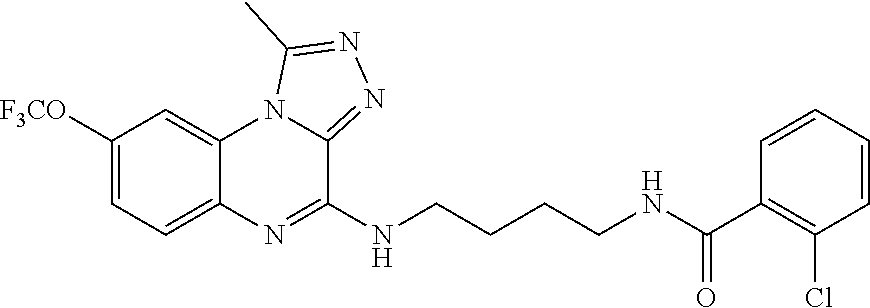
C1([F3CO])=CC=C2C(=C1)N1C(=NN=C1C)C(NCCCCNC(C1=C(Cl)C=CC=C1)=O)=N2
